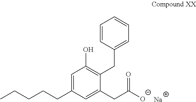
CCCCCC1=CC(O)=C(CC2=CC=CC=C2)C(CC([O-])=O)=C1.[Na]
